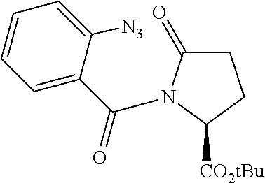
C1C(=O)N(C(C2=CC=CC=C2[N3])=O)C([CO2tBu])C1
